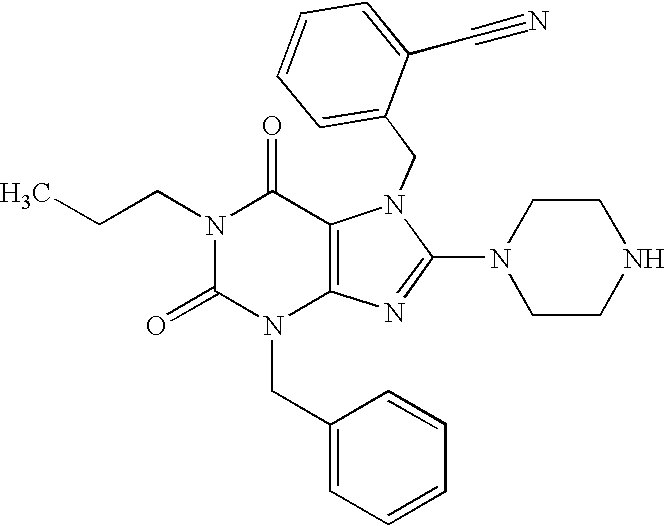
N1(CCC)C(=O)N(CC2=CC=CC=C2)C2=C(C1=O)N(CC1=CC=CC=C1C#N)C(N1CCNCC1)=N2
